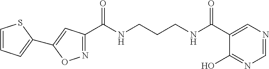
C1(C(NCCCNC(=O)C2=CN=CN=C2O)=O)=NOC(C2=CC=CS2)=C1
